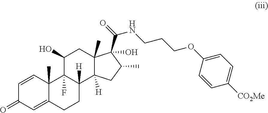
O(CCCNC(C1(O)C2(C)C([H])(C3([H])CCC4=CC(=O)C=CC4(C)C3(F)C(O)C2)CC1C)=O)C1=CC=C([CO2Me])C=C1
